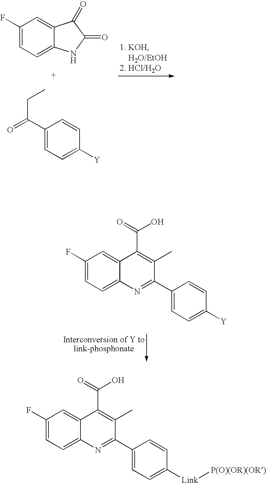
C1(F)=CC=C2C(=C1)C(=O)C(=O)N2.C1(C(=O)CC)=CC=C([Y])C=C1.C1(F)=CC=C2C(=C1)C(C(=O)O)=C(C)C(C1=CC=C([Y])C=C1)=N2.C1(F)=CC=C2C(=C1)C(C(=O)O)=C(C)C(C1=CC=C([Link][P(O)(OR)(OR)])C=C1)=N2
